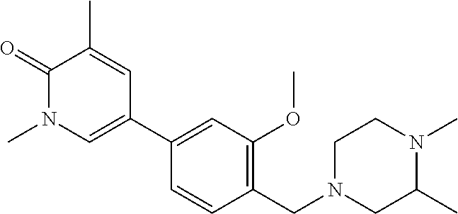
C1(=O)N(C)C=C(C2=CC(OC)=C(CN3CCN(C)C(C)C3)C=C2)C=C1C
